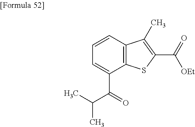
C1=C(C(C(C)C)=O)C2=C(C=C1)C(C)=C(C(=O)[OEt])S2
